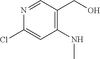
ClC1=CC(NC)=C(CO)C=N1
